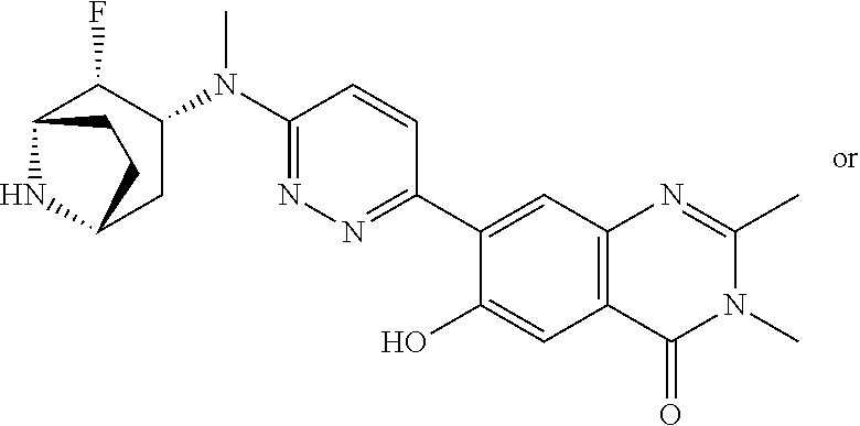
C1(C2=NN=C(N(C3C(F)C4NC(C3)CC4)C)C=C2)=CC2=C(C=C1O)C(=O)N(C)C(C)=N2
